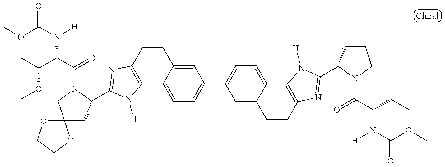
C12(CC(C3=NC4=C(C5=CC=C(C6=CC=C7C(=C6)C=CC6=C7N([H])C(C7CCCN7C(C(C(C)C)N(C(OC)=O)[H])=O)=N6)C=C5CC4)N3[H])N(C(C(C(C)OC)N(C(OC)=O)[H])=O)C1)OCCO2
